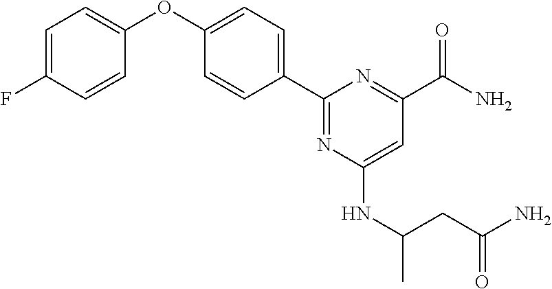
C1(C2=CC=C(OC3=CC=C(F)C=C3)C=C2)=NC(NC(C)CC(N)=O)=CC(C(=O)N)=N1
